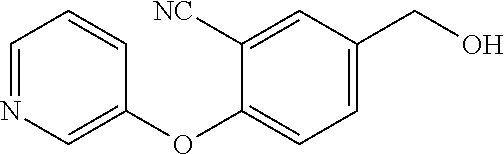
C1=NC=C(OC2=CC=C(CO)C=C2[NC])C=C1
